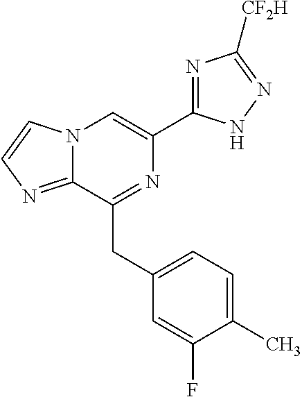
N12C(=NC=C1)C(CC1=CC=C(C)C(F)=C1)=NC(C1=NC([CF2H])=NN1)=C2
